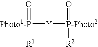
[Photo1-P]([Y][P-Photo2]([R2])=O)([R1])=O
